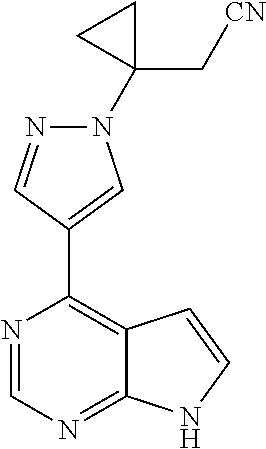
N1=CN=C2C(=C1C1=CN(C3(C[CN])CC3)N=C1)C=CN2
